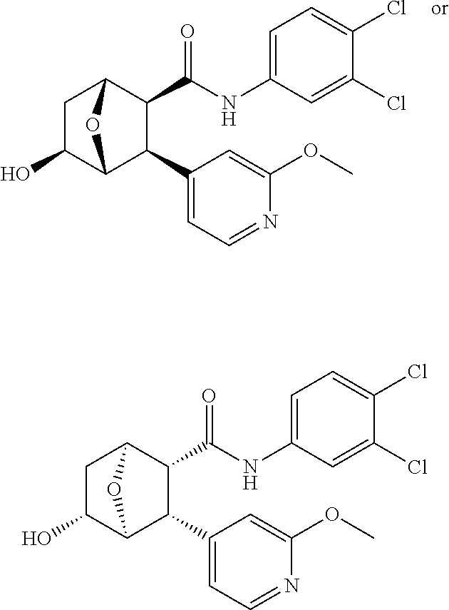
C1C(O)C2C(C3=CC=NC(OC)=C3)C(C(NC3=CC=C(Cl)C(Cl)=C3)=O)C1O2.C1C(O)C2C(C3=CC=NC(OC)=C3)C(C(NC3=CC=C(Cl)C(Cl)=C3)=O)C1O2
